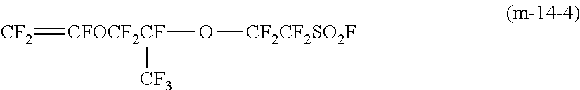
[CF2]=[CFOCF2CF](O[CF2CF2SO2F])[CF3]
